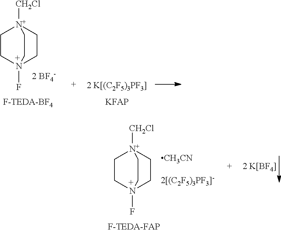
C1CN2(F)CC[N+]1([CH2Cl])CC2.C1CN2(F)CC[N+]1([CH2Cl])CC2.[CH3CN]
